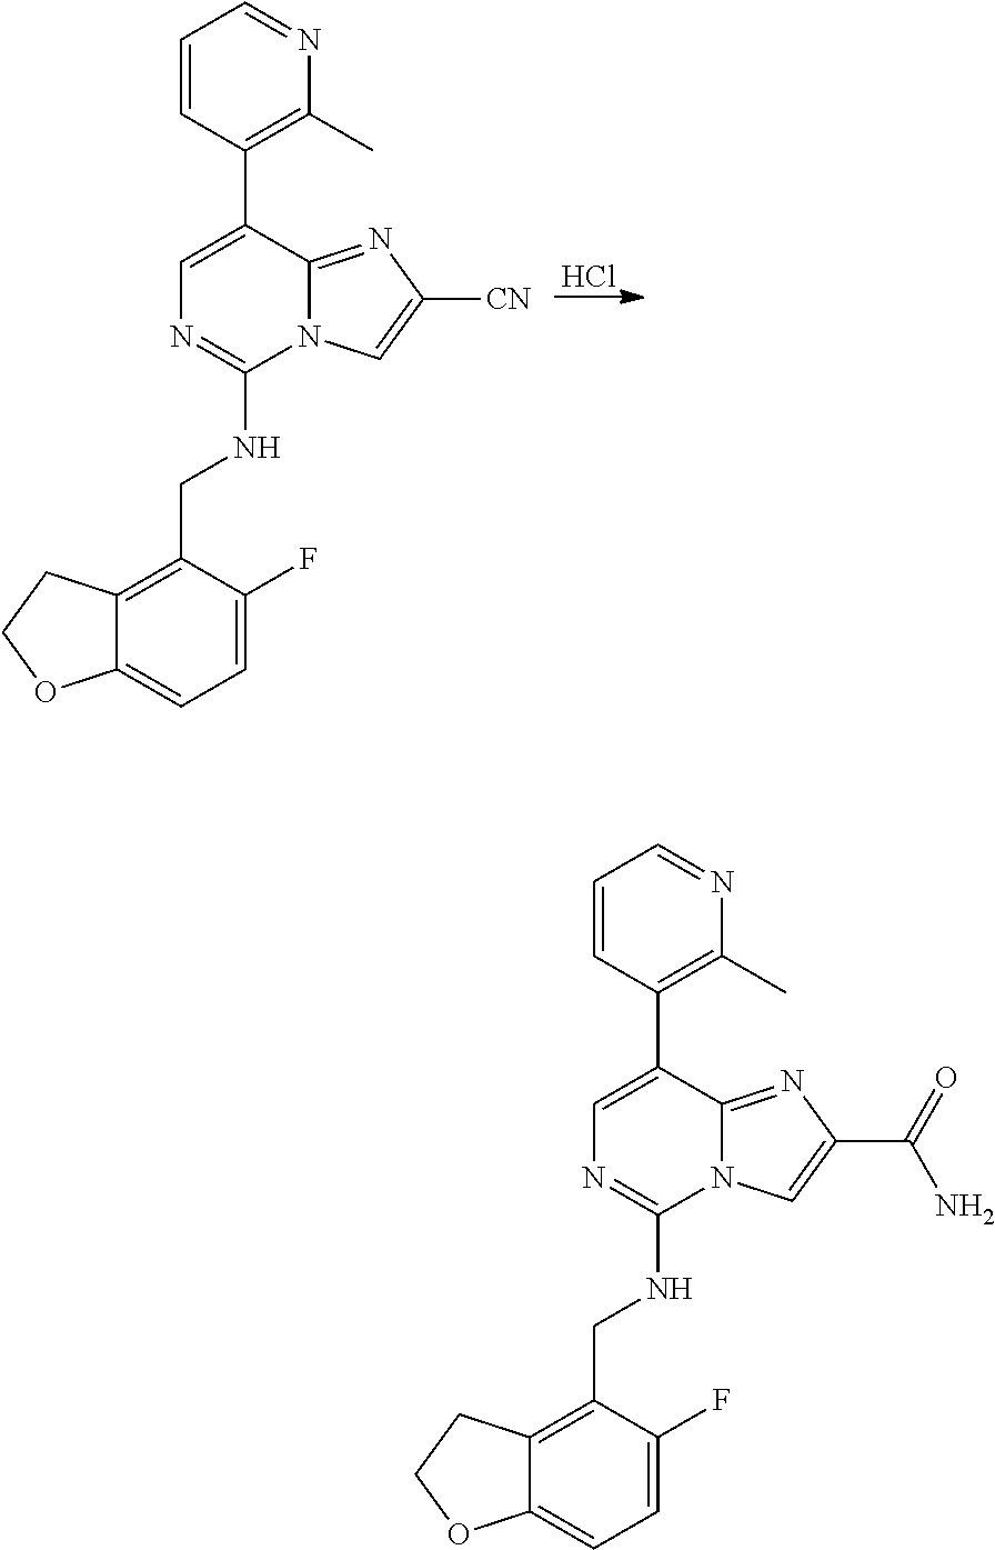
Cl.C1=CC(C2=CN=C(NCC3=C4C(=CC=C3F)OCC4)N3C2=NC([CN])=C3)=C(C)N=C1.C1=CC(C2=CN=C(NCC3=C4C(=CC=C3F)OCC4)N3C2=NC(C(=O)N)=C3)=C(C)N=C1
